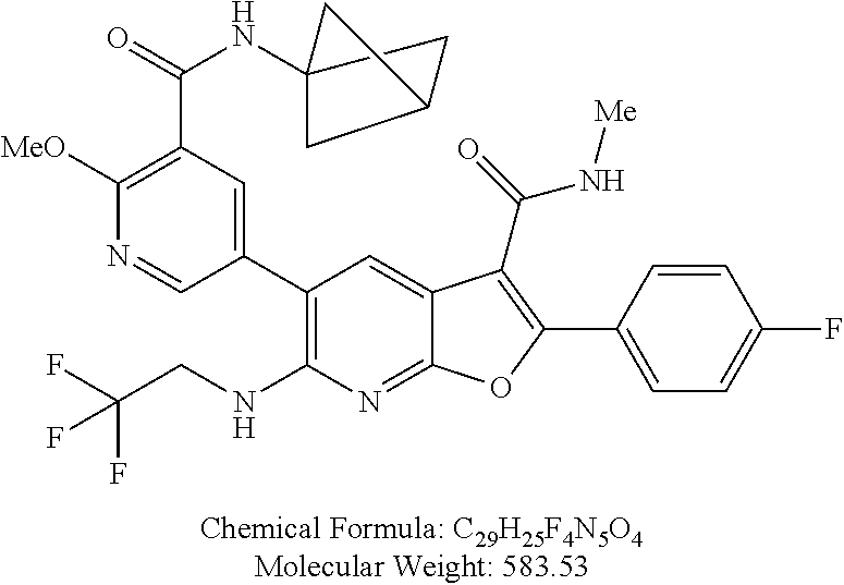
C1(C2=CC(C(=O)NC34CC(C3)C4)=C([MeO])N=C2)=C(NCC(F)(F)F)N=C2C(=C1)C(C(=O)N[Me])=C(C1=CC=C(F)C=C1)O2
